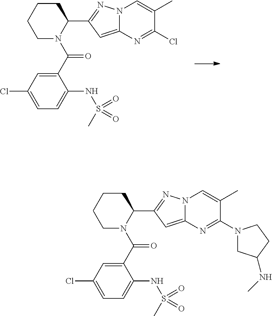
C1CCN(C(C2=CC(Cl)=CC=C2NS(C)(=O)=O)=O)C(C2=NN3C(=C2)N=C(Cl)C(C)=C3)C1.C1CCN(C(C2=CC(Cl)=CC=C2NS(C)(=O)=O)=O)C(C2=NN3C(=C2)N=C(N2CC(NC)CC2)C(C)=C3)C1
